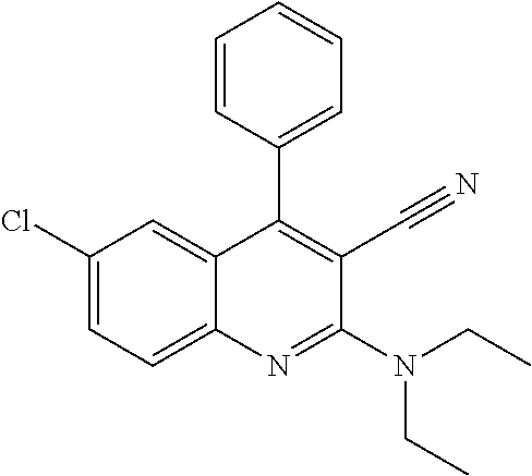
C1=CC(C2=C(C#N)C(N(CC)CC)=NC3=CC=C(Cl)C=C23)=CC=C1
